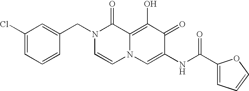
C1(Cl)=CC=CC(CN2C=CN3C(=C(O)C(=O)C(NC(=O)C4=CC=CO4)=C3)C2=O)=C1
